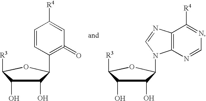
OC1C(O)C([R3])OC1N1C2=C(C([R4])=NC=N2)N=C1.OC1C(O)C([R3])OC1C1=C(=O)C=C([R4])C=C1
